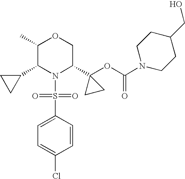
C1(C2N(S(=O)(=O)C3=CC=C(Cl)C=C3)C(C3(OC(=O)N4CCC(CO)CC4)CC3)COC2C)CC1
